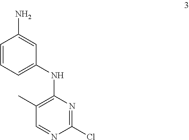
C1=CC=C(NC2=C(C)C=NC(Cl)=N2)C=C1N
